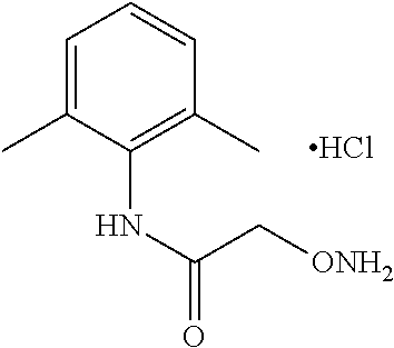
C1=C(C)C(NC(C[ONH2])=O)=C(C)C=C1.Cl
